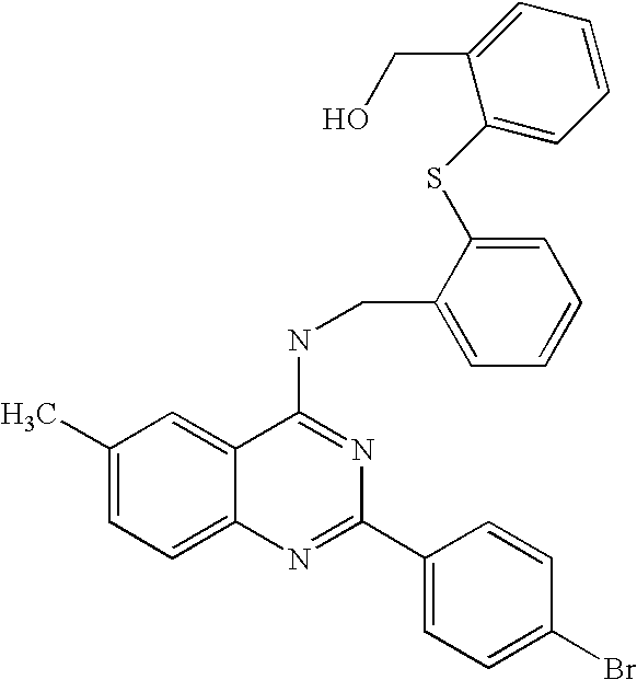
C1(C)=CC=C2C(=C1)C(NCC1=CC=CC=C1SC1=CC=CC=C1CO)=NC(C1=CC=C(Br)C=C1)=N2
